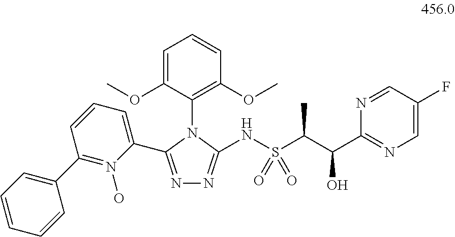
C1=C(OC)C(N2C(C3=CC=CC(C4=CC=CC=C4)=N3O)=NN=C2NS(C(C(C2=NC=C(F)C=N2)O)C)(=O)=O)=C(OC)C=C1
